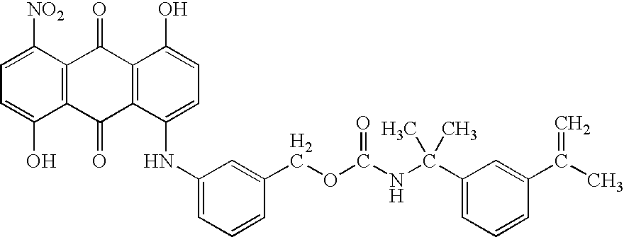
C12=C(C([NO2])=CC=C1O)C(=O)C1=C(C2=O)C(NC2=CC=CC(COC(NC(C3=CC=CC(C(C)=C)=C3)(C)C)=O)=C2)=CC=C1O
